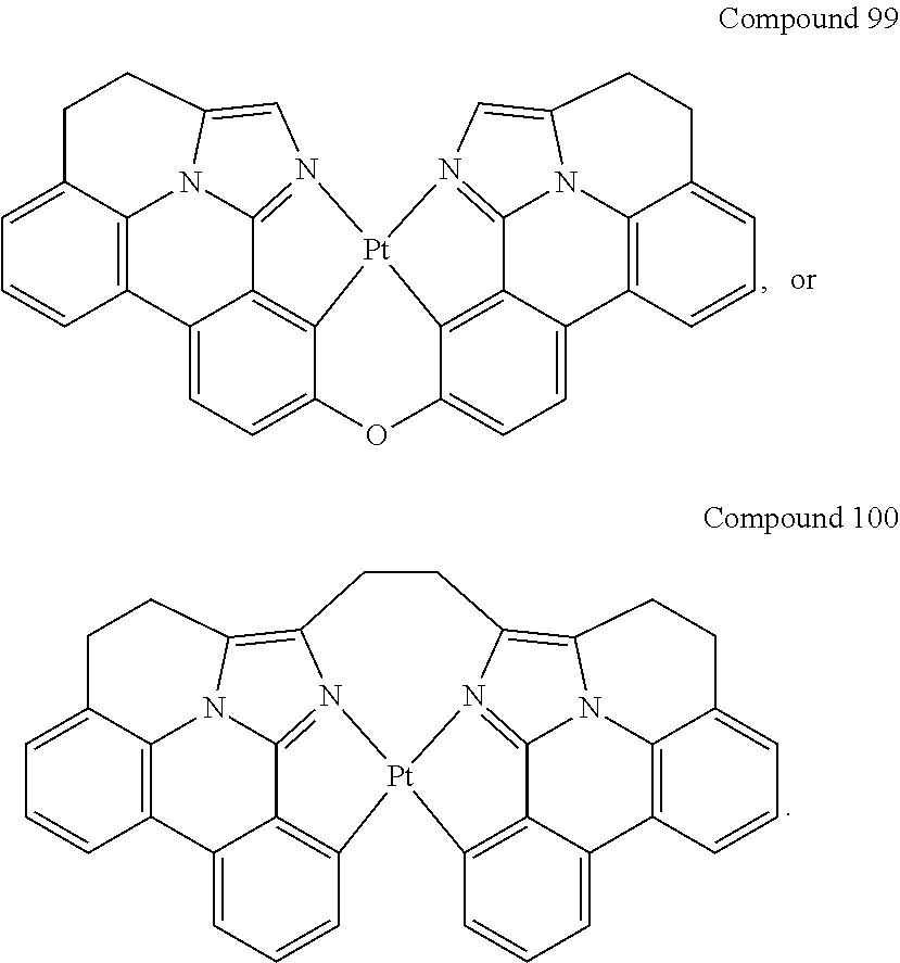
C12=C3C(=CC=C1)CCC1=CN4=C(C5=C6C(=CC=C25)OC2=CC=C5C7=C2[Pt]64N2=C7N4C6=C5C=CC=C6CCC4=C2)N31.C12=C3C(=CC=C1)CCC1=C4N5=C(C6=C(C=CC=C26)[Pt]52C5=C6C(=CC=C5)C5=C7N8C6=N2C(=C8CCC7=CC=C5)CC4)N31
